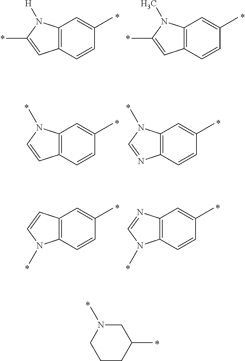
C1N(C)CCCC1C.C12=C(C=CC(C)=C1)C=C(C)N2[H].C12=C(C=CC(C)=C1)C=C(C)N2C.C12=C(C=CC(C)=C1)C=CN2C.C12=C(C=CC(C)=C1)N=CN2C.C12=C(C=CC(C)=C1)N(C)C=C2.C12=C(C=CC(C)=C1)N(C)C=N2
